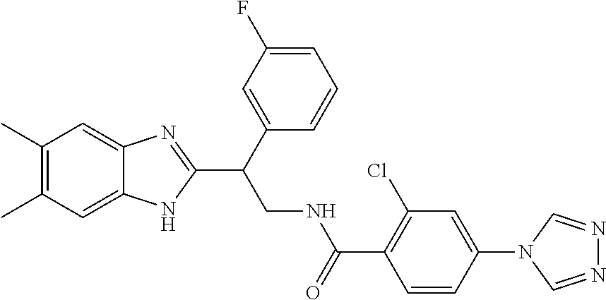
C1(C)=C(C)C=C2C(=C1)NC(C(CNC(C1=C(Cl)C=C(N3C=NN=C3)C=C1)=O)C1=CC(F)=CC=C1)=N2
